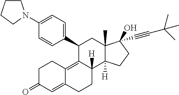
C1(N2CCCC2)=CC=C(C2C3=C4C(=CC(=O)CC4)CCC3([H])C3([H])C(C)(C2)C(O)(C#CC(C)(C)C)CC3)C=C1
